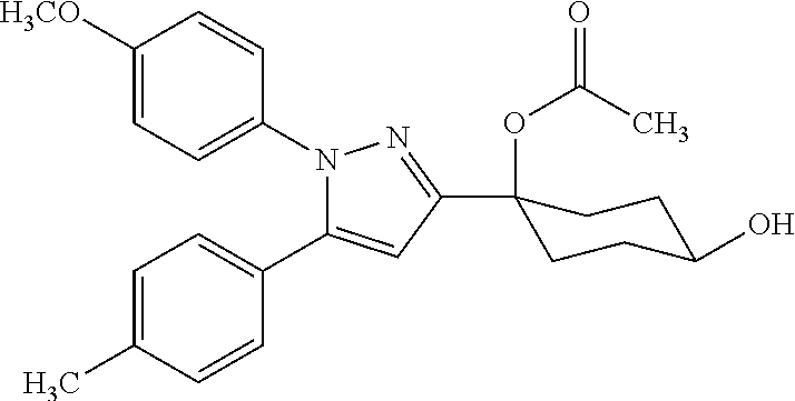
C1([H3CO])=CC=C(N2C(C3=CC=C(C)C=C3)=CC(C3(OC(=O)C)CCC(O)CC3)=N2)C=C1
